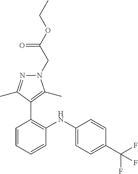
C1=CC(C(F)(F)F)=CC=C1NC1=C(C2=C(C)N(CC(OCC)=O)N=C2C)C=CC=C1
